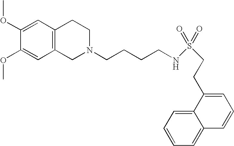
C1=C(OC)C(OC)=CC2=C1CCN(CCCCNS(=O)(=O)CCC1=CC=CC3=CC=CC=C13)C2
